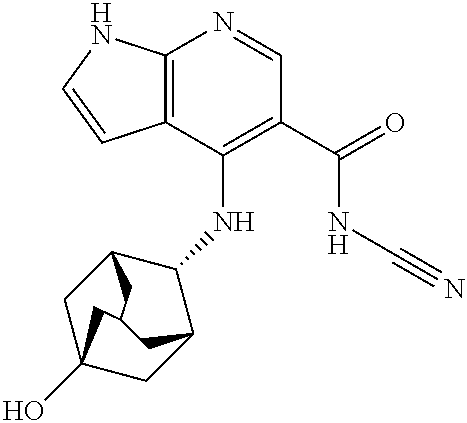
C12=C(C(NC3C4CC5(O)CC3CC(C5)C4)=C(C(=O)NC#N)C=N1)C=CN2
